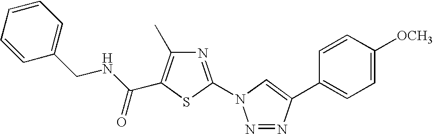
N1=C(N2N=NC(C3=CC=C([OCH3])C=C3)=C2)SC(C(NCC2=CC=CC=C2)=O)=C1C
